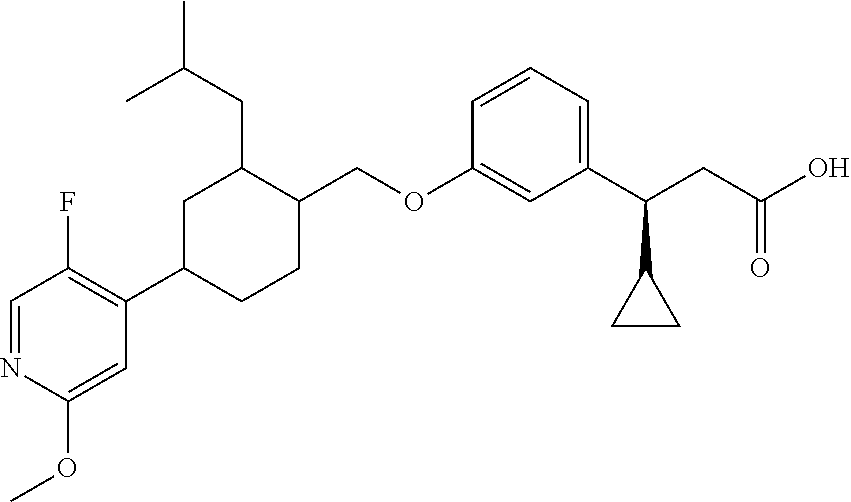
C1C(CC(C)C)C(COC2=CC(C(CC(O)=O)C3CC3)=CC=C2)CCC1C1=C(F)C=NC(OC)=C1
